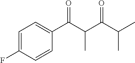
C1=C(F)C=CC(C(C(C(C(C)C)=O)C)=O)=C1
